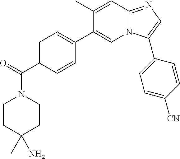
C1(C)=CC2=NC=C(C3=CC=C([CN])C=C3)N2C=C1C1=CC=C(C(=O)N2CCC(C)(N)CC2)C=C1
